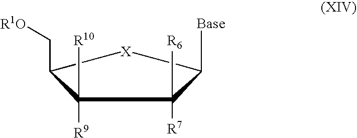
C1(C[R1O])[X]C([Base])C([R7])([R6])C1([R9])[R10]
